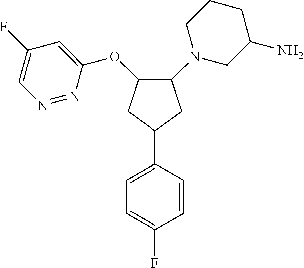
C1=C(F)C=CC(C2CC(OC3=CC(F)=CN=N3)C(N3CC(N)CCC3)C2)=C1
